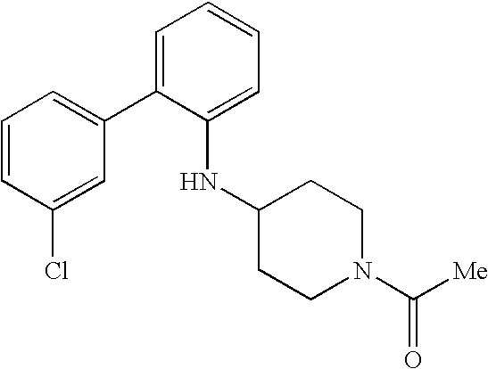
C1(C2=CC=CC=C2NC2CCN(C([Me])=O)CC2)=CC=CC(Cl)=C1
